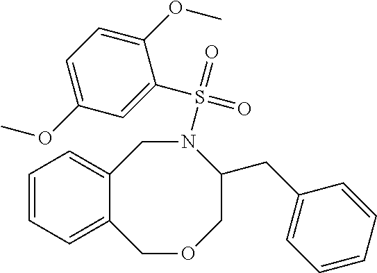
C12=CC=CC=C1COCC(CC1=CC=CC=C1)N(S(=O)(=O)C1=CC(OC)=CC=C1OC)C2
